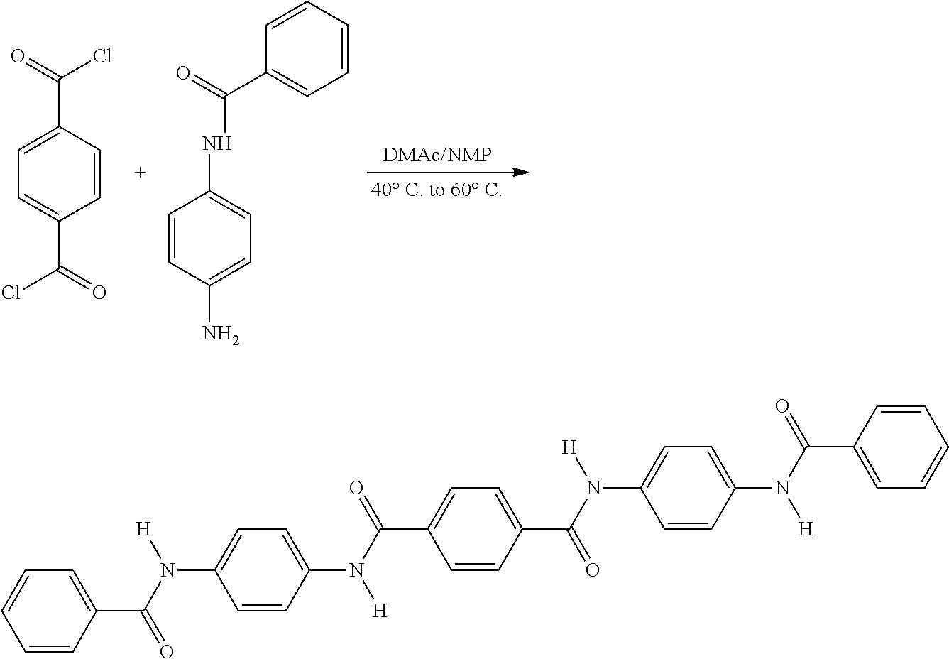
C1=CC(C(=O)Cl)=CC=C1C(=O)Cl.C1=CC(N)=CC=C1NC(C1=CC=CC=C1)=O.C1=CC(C(N([H])C2=CC=C(N(C(=O)C3=CC=C(C(N([H])C4=CC=C(N(C(=O)C5=CC=CC=C5)[H])C=C4)=O)C=C3)[H])C=C2)=O)=CC=C1
